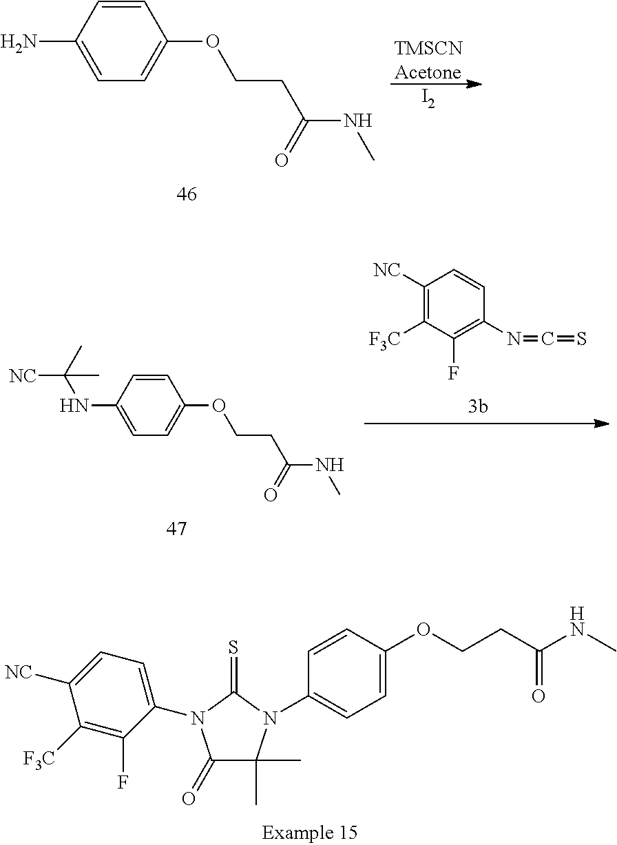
C1(=O)C(C)(C)N(C2=CC=C(OCCC(NC)=O)C=C2)C(=S)N1C1=CC=C([NC])C([F3C])=C1F.C1([NC])=C([F3C])C(F)=C(N=C=S)C=C1.C1=CC(NC([NC])(C)C)=CC=C1OCCC(NC)=O.C1=CC(N)=CC=C1OCCC(NC)=O.[I2].[TMSCNAcetone]
